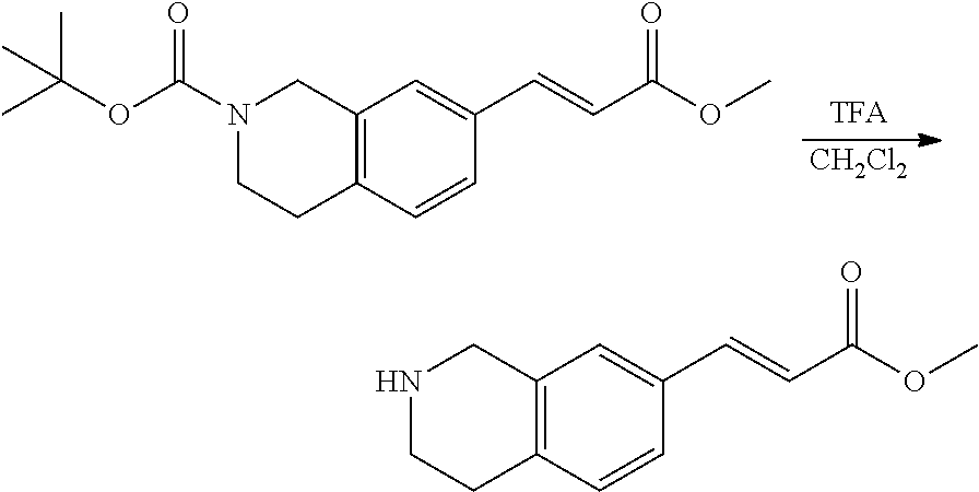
[CH2Cl2].N1(C(OC(C)(C)C)=O)CCC2=C(C1)C=C(C=CC(OC)=O)C=C2.N1CCC2=C(C1)C=C(C=CC(OC)=O)C=C2
